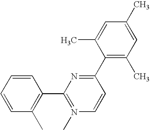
C1=CC=CC(C)=C1C1=N(C)C=CC(C2=C(C)C=C(C)C=C2C)=N1
